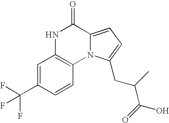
N1C2=C(N3C(=CC=C3CC(C)C(=O)O)C1=O)C=CC(C(F)(F)F)=C2
